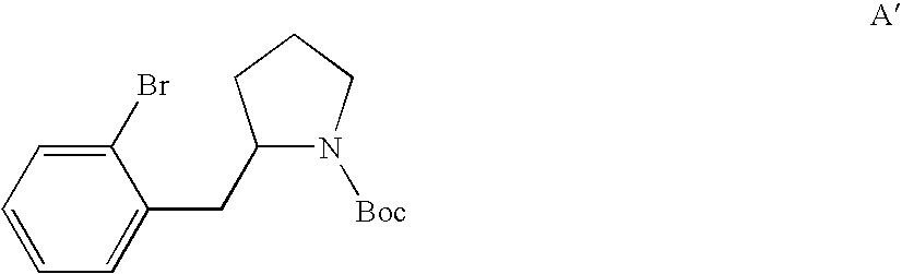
C1(Br)=CC=CC=C1CC1N([Boc])CCC1
